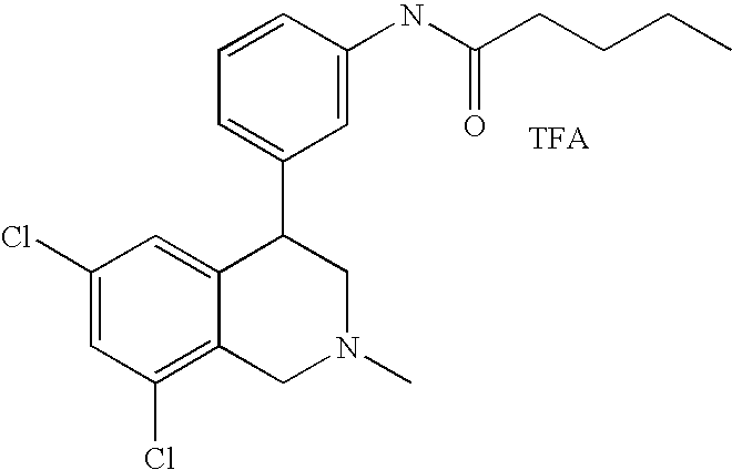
C1(Cl)=CC(Cl)=C2C(=C1)C(C1=CC=CC(NC(CCCC)=O)=C1)CN(C)C2
